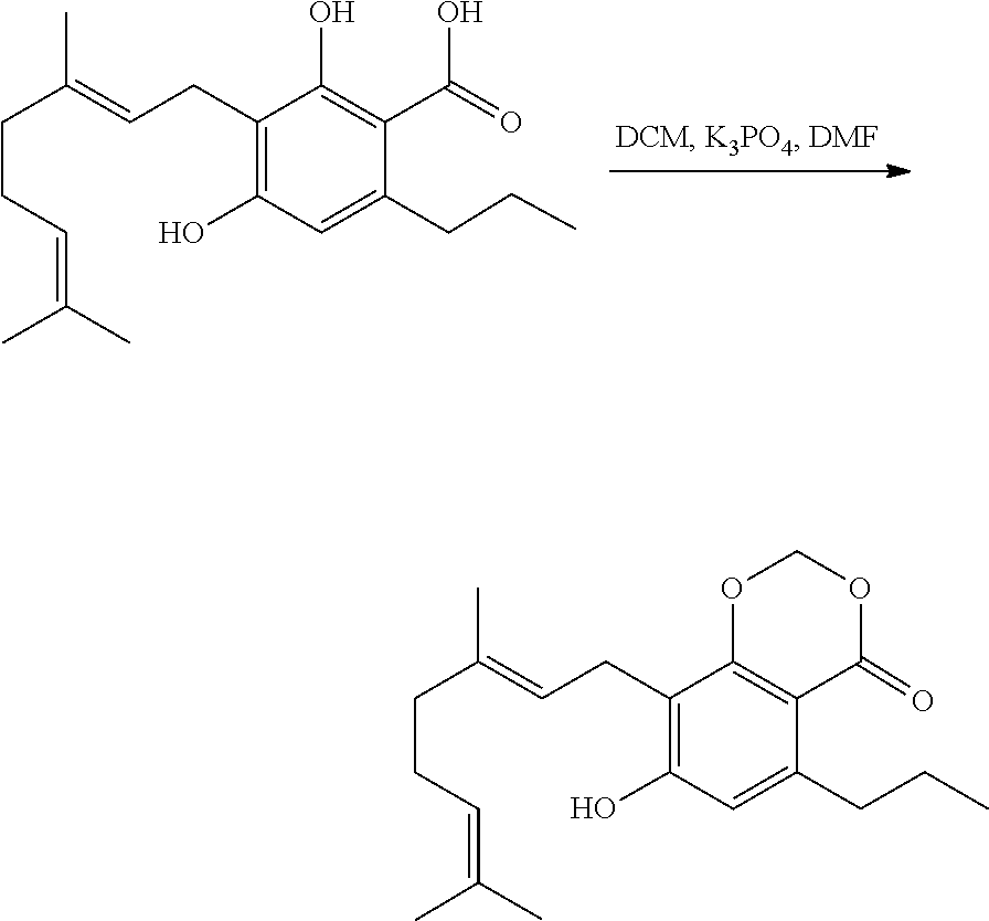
OC1=C(C(O)=O)C(CCC)=CC(O)=C1CC=C(CCC=C(C)C)C.O1COC(=O)C2=C1C(CC=C(C)CCC=C(C)C)=C(O)C=C2CCC
